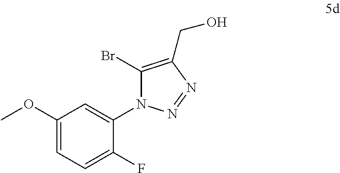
C1=C(OC)C=C(N2C(Br)=C(CO)N=N2)C(F)=C1
